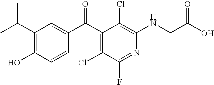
C(C1=C(O)C=CC(C(C2=C(Cl)C(F)=NC(NCC(O)=O)=C2Cl)=O)=C1)(C)C
